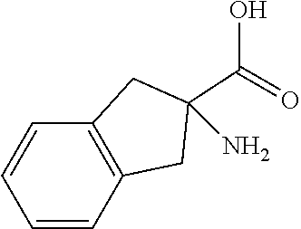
C1=CC=CC2=C1CC(C(O)=O)(N)C2
